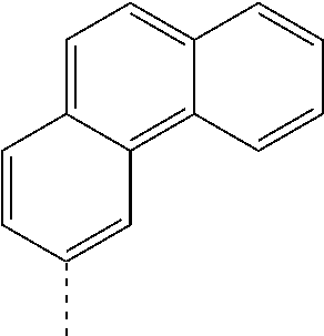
C1=CC(C)=CC2=C3C(=CC=C12)C=CC=C3
